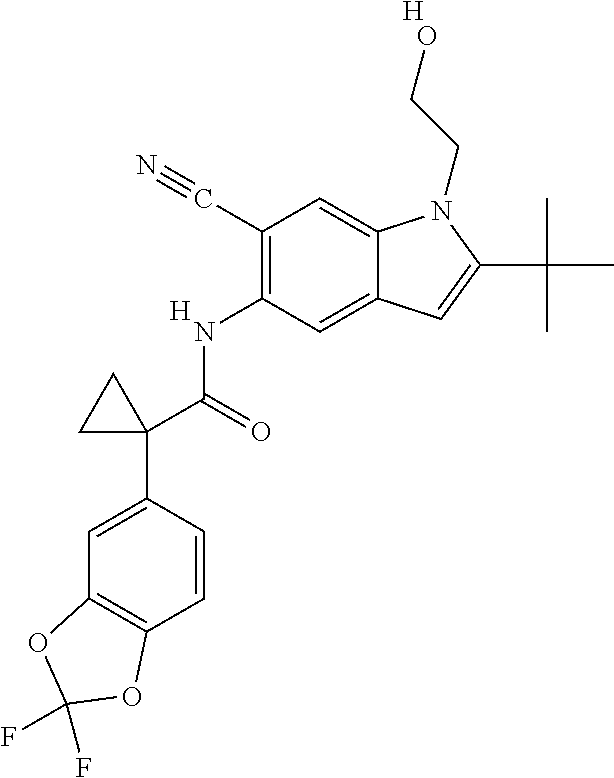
N(C1=C(C#N)C=C2C(=C1)C=C(C(C)(C)C)N2CCO)C(C1(C2=CC3=C(C=C2)OC(F)(F)O3)CC1)=O.[H].[H]
